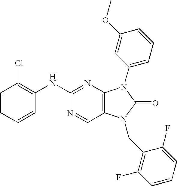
C1(NC2=NC3=C(C=N2)N(CC2=C(F)C=CC=C2F)C(=O)N3C2=CC=CC(OC)=C2)=C(Cl)C=CC=C1
